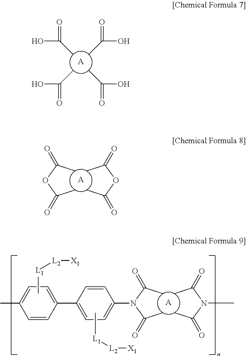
O(C(C)=O)C(C)=O.[A].O(C(C)=O)C(C)=O.N(C(C)=O)(C(C)=O)C.[A].C[L1][L2][X1].C1(C2=CC=C(N(C(C)=O)C(C)=O)C=C2)=CC=C(C)C=C1.C[L1][L2][X1].[A].CC(O)=O.CC(O)=O.CC(O)=O.CC(O)=O
